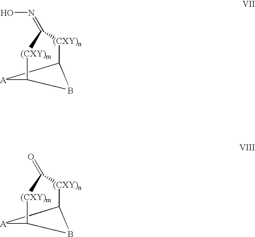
C12[(CXY)n]C(=NO)[(CXY)m]C([A]1)B2.C12[(CXY)n]C(=O)[(CXY)m]C([A]1)B2
